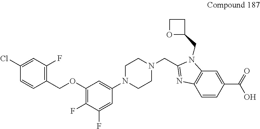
C1(Cl)=CC(F)=C(COC2=C(F)C(F)=CC(N3CCN(CC4=NC5=C(N4CC4CCO4)C=C(C(=O)O)C=C5)CC3)=C2)C=C1
